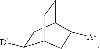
[A1]C1C2CCC(C([D1])C2)C1
